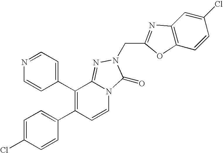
C1=C(Cl)C=CC(C2=C(C3=CC=NC=C3)C3=NN(CC4=NC5=C(C=CC(Cl)=C5)O4)C(=O)N3C=C2)=C1
